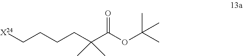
[X24]CCCCC(C(OC(C)(C)C)=O)(C)C
